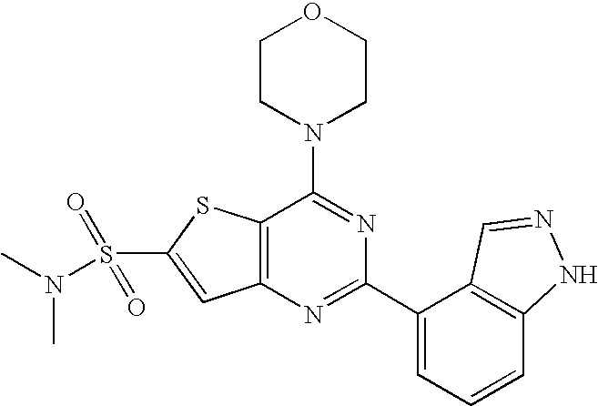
C1CN(C2=NC(C3=CC=CC4=C3C=NN4)=NC3=C2SC(S(=O)(=O)N(C)C)=C3)CCO1
